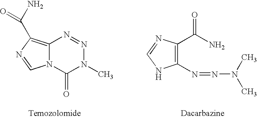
C12=C(C(N)=O)N=CN1C(=O)N(C)N=N2.C1(C(N)=O)=C(N=NN(C)C)NC=N1
